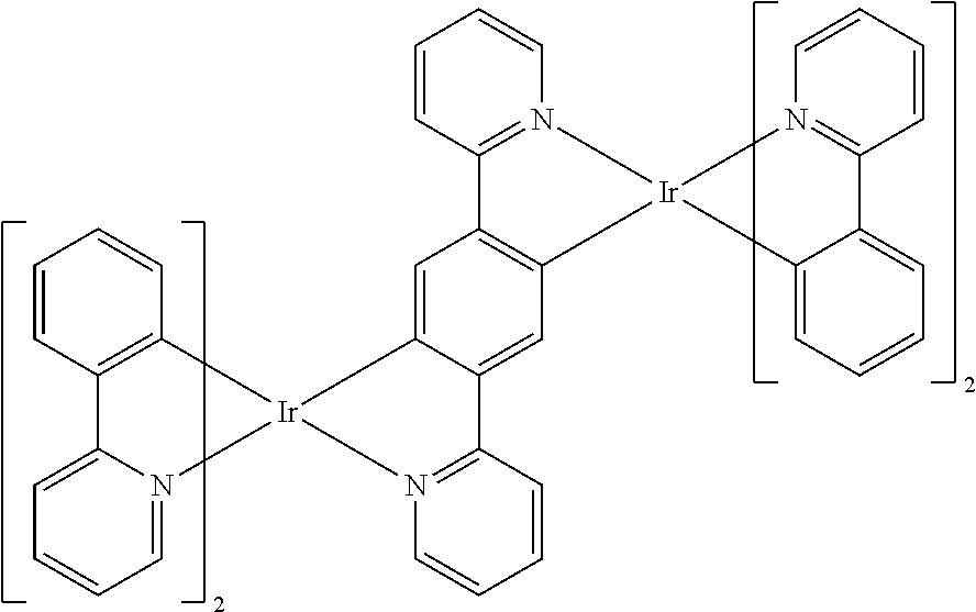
C12=CC3=C(C=C1[Ir]1(N4=CC=CC=C4C4=C1C=CC=C4)N1=C2C=CC=C1)C1=N(C=CC=C1)[Ir]31C2=CC=CC=C2C2=N1C=CC=C2
